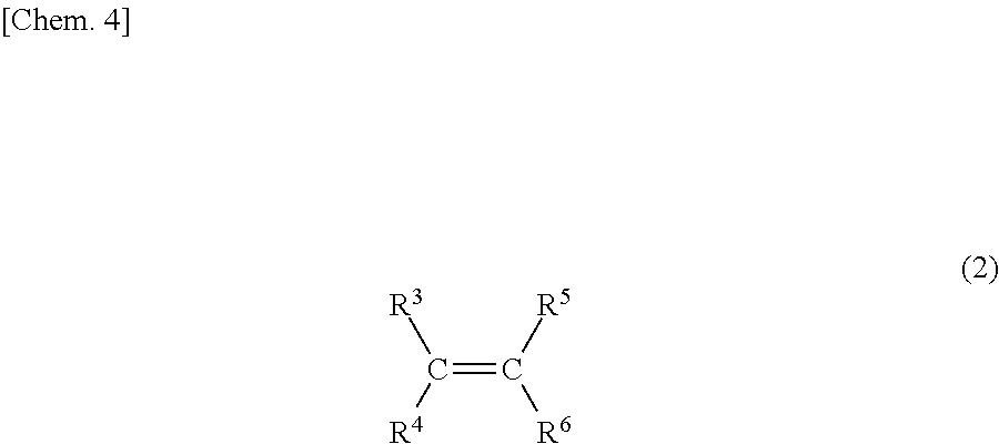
C(=C([R5])[R6])([R4])[R3]
